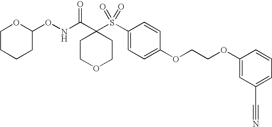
C1COCCC1(C(NOC1OCCCC1)=O)S(C1=CC=C(OCCOC2=CC(C#N)=CC=C2)C=C1)(=O)=O
